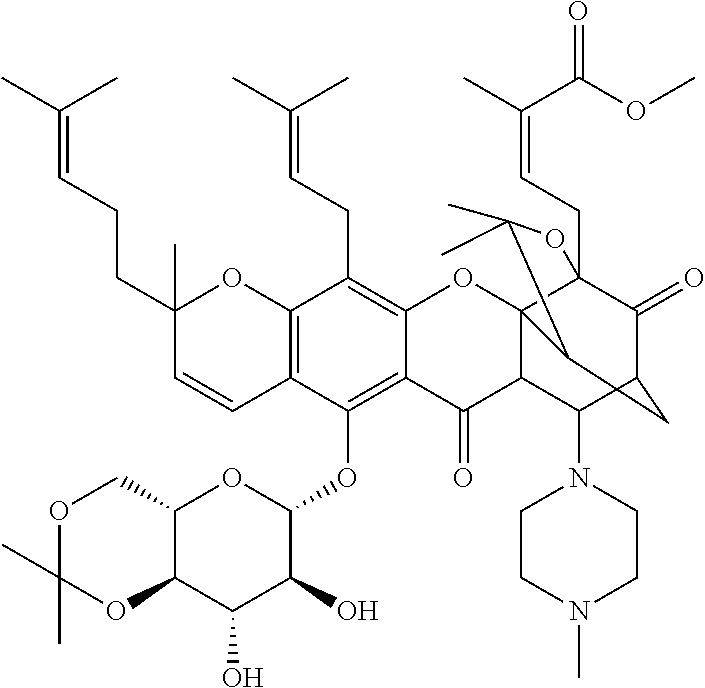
C12=C(C(OC3C(O)C(O)C4C(O3)COC(C)(C)O4)=C3C(=C1CC=C(C)C)OC14C(C3=O)C(N3CCN(C)CC3)C3C(=O)C1(CC=C(C)C(OC)=O)OC(C)(C)C4C3)C=CC(CCC=C(C)C)(C)O2
